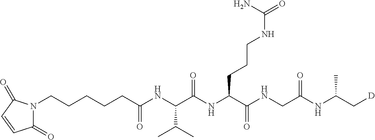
C1(=O)N(CCCCCC(NC(C(NC(C(NCC(NC(C[D])C)=O)=O)CCCNC(=O)N)=O)C(C)C)=O)C(=O)C=C1
